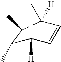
C1(C)C2([H])C=CC([H])(C1C)C2
